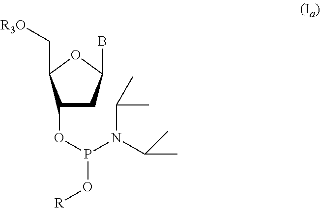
C1(OP(O[R])N(C(C)C)C(C)C)CC(B)OC1C[R3O]
